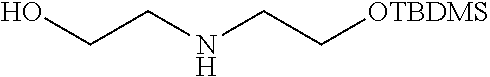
OCCNCC[OTBDMS]
